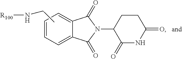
C1=CC=C2C(=C1)C(=O)N(C1CCC(=O)NC1=O)C2=O.CCN[R100]
